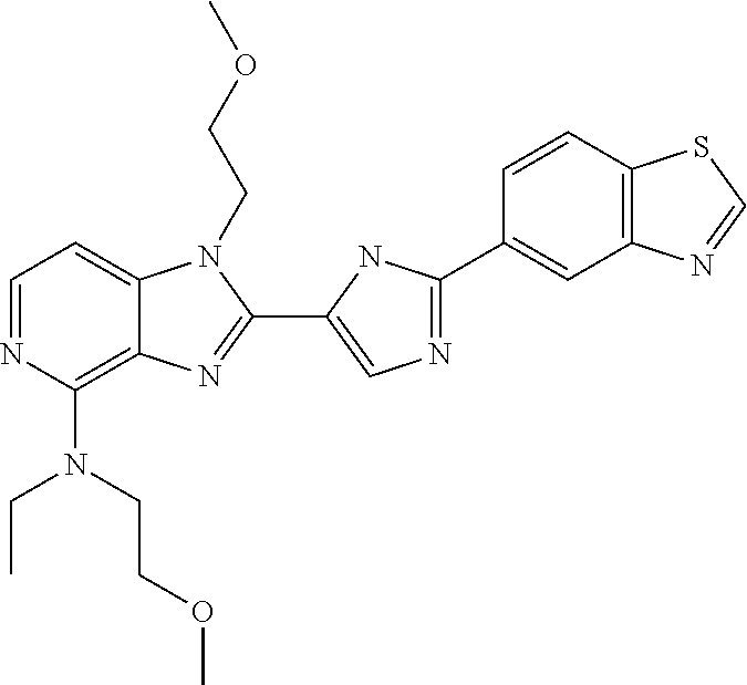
C1=NC(N(CC)CCOC)=C2C(=C1)N(CCOC)C(C1=CN=C(C3=CC4=C(C=C3)SC=N4)N1)=N2
